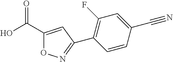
C(=O)(C1=CC(C2=C(F)C=C(C#N)C=C2)=NO1)O
